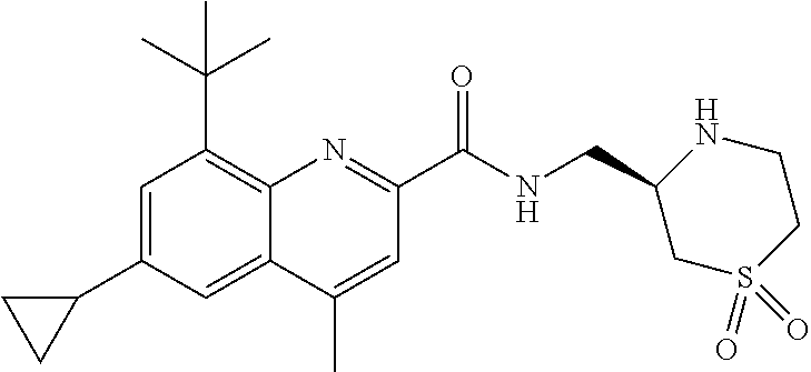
C1=C(C2CC2)C=C2C(=C1C(C)(C)C)N=C(C(NCC1CS(=O)(=O)CCN1)=O)C=C2C
